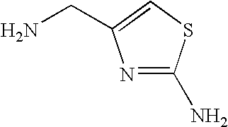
N1=C(N)SC=C1CN
